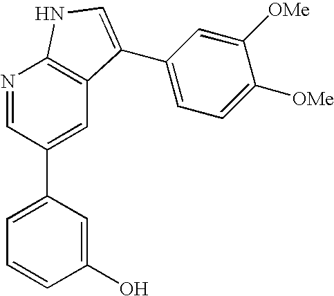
N1=CC(C2=CC=CC(O)=C2)=CC2=C1NC=C2C1=CC=C([OMe])C([OMe])=C1
